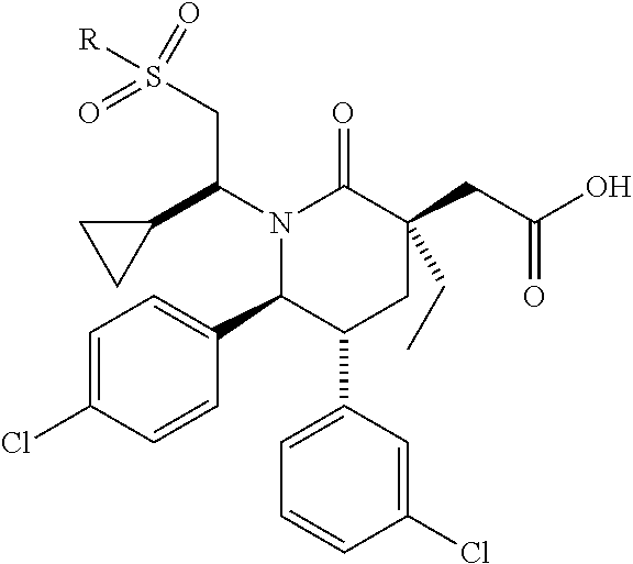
C1=C(Cl)C=CC(C2C(C3=CC=CC(Cl)=C3)CC(CC(O)=O)(CC)C(=O)N2C(CS([R])(=O)=O)C2CC2)=C1
